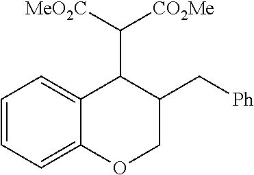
C1=CC=C2C(=C1)C(C([MeO2C])[CO2Me])C(C[Ph])CO2
